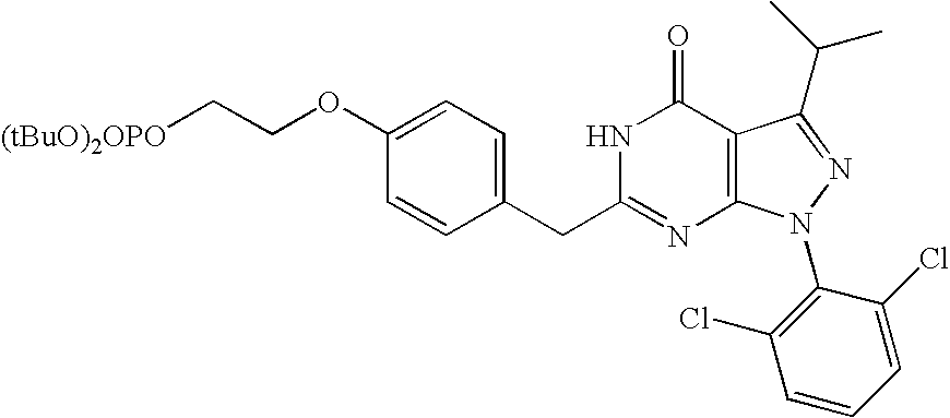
[(tBuO)2OPO]CCOC1=CC=C(CC2=NC3=C(C(=O)N2)C(C(C)C)=NN3C2=C(Cl)C=CC=C2Cl)C=C1
